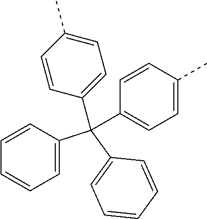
C1=CC(C(C2=CC=CC=C2)(C2=CC=C(C)C=C2)C2=CC=C(C)C=C2)=CC=C1
